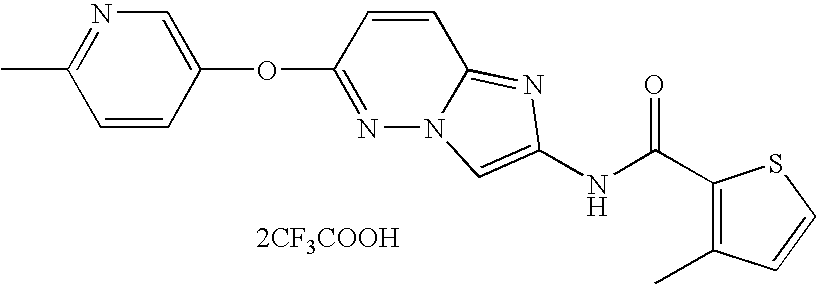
CC1=NC=C(OC2=NN3C(=NC(NC(=O)C4=C(C)C=CS4)=C3)C=C2)C=C1.[2CF3COOH]
